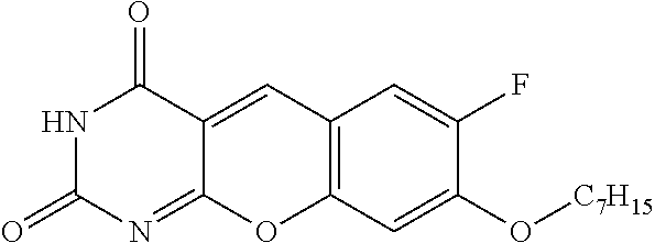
N1C(=O)N=C2C(=CC3=C(O2)C=C(O[C7H15])C(F)=C3)C1=O
